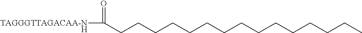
[TAGGGTTAGACAA-N]C(=O)CCCCCCCCCCCCCCC.[H]
